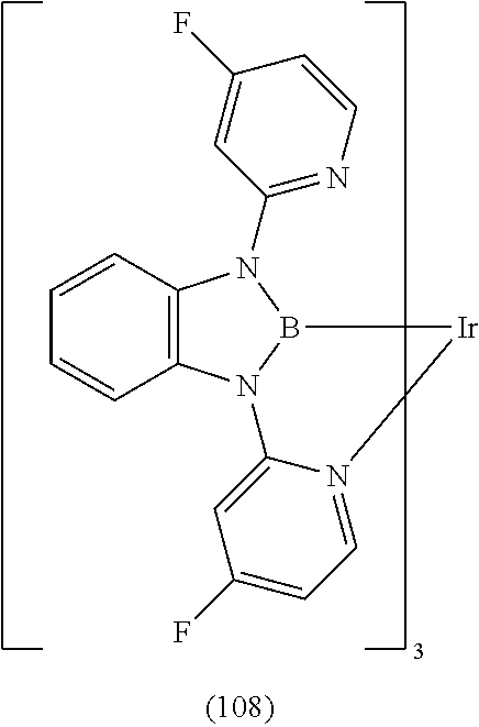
C12=C(N3B(N1C1=NC=CC(F)=C1)[Ir]N1=CC=C(F)C=C31)C=CC=C2
